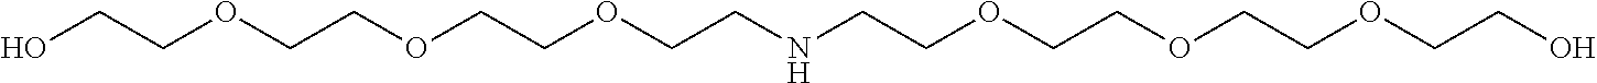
OCCOCCOCCOCCNCCOCCOCCOCCO
